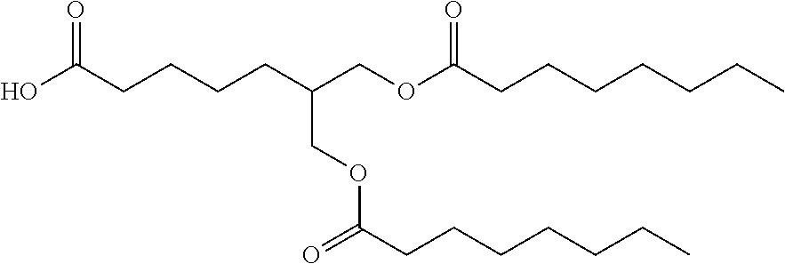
OC(CCCCC(COC(=O)CCCCCCC)COC(CCCCCCC)=O)=O
